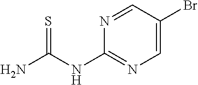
C1=NC(NC(N)=S)=NC=C1Br
